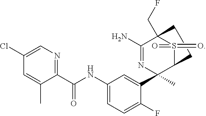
C1(Cl)=CN=C(C(NC2=CC=C(F)C(C3(C)N=C(N)C4(CF)S(=O)(=O)C3CC4)=C2)=O)C(C)=C1
